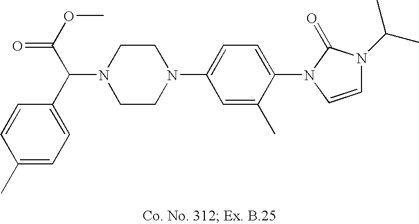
N1(C(C2=CC=C(C)C=C2)C(OC)=O)CCN(C2=CC=C(N3C=CN(C(C)C)C3=O)C(C)=C2)CC1
